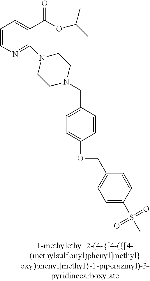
C1=CN=C(N2CCN(CC3=CC=C(OCC4=CC=C(S(C)(=O)=O)C=C4)C=C3)CC2)C(C(OC(C)C)=O)=C1
